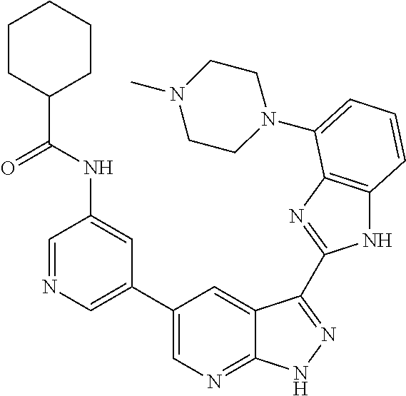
C1(C2=CN=CC(NC(C3CCCCC3)=O)=C2)=CN=C2C(=C1)C(C1=NC3=C(N1)C=CC=C3N1CCN(C)CC1)=NN2
